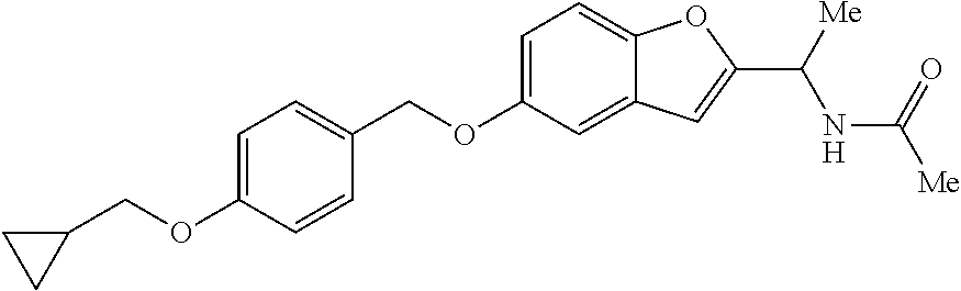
C1=C(OCC2CC2)C=CC(COC2=CC=C3C(=C2)C=C(C([Me])NC(=O)[Me])O3)=C1
